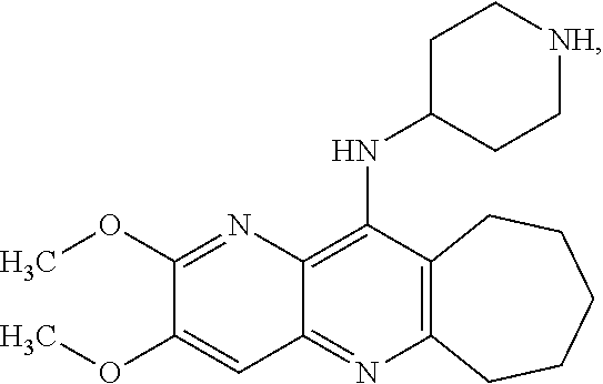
C12=C(N=C3C(=C1NC1CC[NH]CC1)N=C(OC)C(OC)=C3)CCCCC2
